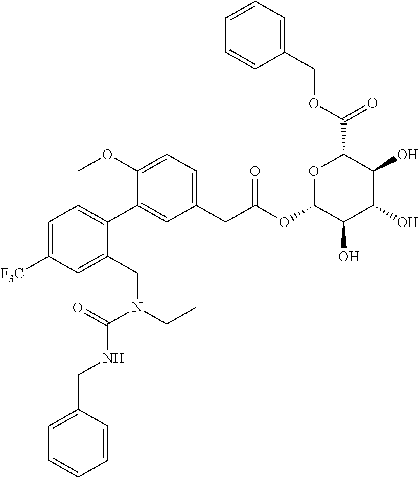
C1=CC=C(COC(C2OC(OC(CC3=CC=C(OC)C(C4=CC=C([F3C])C=C4CN(CC)C(=O)NCC4=CC=CC=C4)=C3)=O)C(O)C(O)C2O)=O)C=C1
